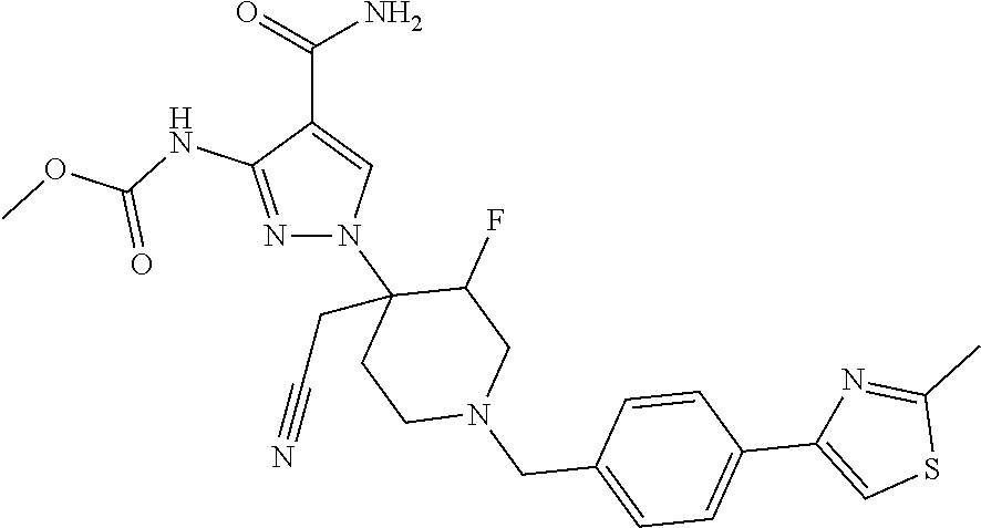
C(C1=CN(C2(CC#N)CCN(CC3=CC=C(C4=CSC(C)=N4)C=C3)CC2F)N=C1NC(OC)=O)(=O)N
